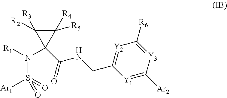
[Y1]1=C([Ar2])[Y3]=C([R6])[Y2]=C1CNC(=O)C1(N([R1])S(=O)([Ar1])=O)C([R4])([R5])C1([R2])[R3]
